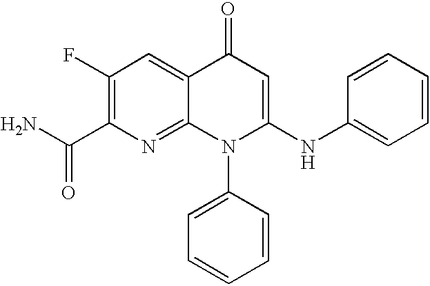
C1(F)=C(C(N)=O)N=C2C(=C1)C(=O)C=C(NC1=CC=CC=C1)N2C1=CC=CC=C1
